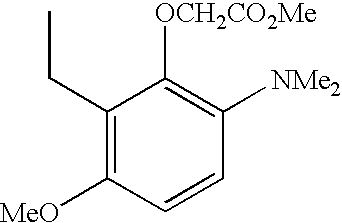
[OCH2CO2Me]C1=C([NMe2])C=CC([MeO])=C1CC
